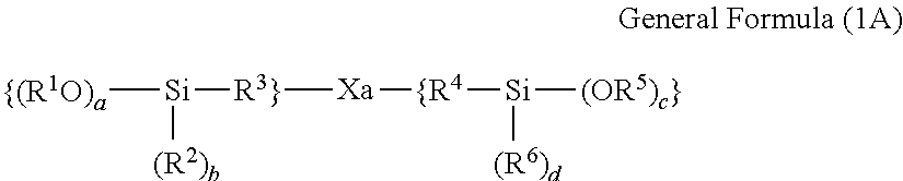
[{(R1O)a][Si]([R3}][Xa][{R4][Si]([(OR5)c}])[(R6)d])[(R2)b]
